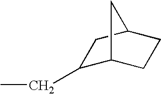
C1(CC)C2CCC(C1)C2
